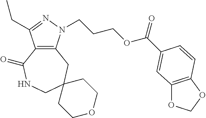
C12=C(N(CCCOC(=O)C3=CC4=C(OCO4)C=C3)N=C1CC)CC1(CNC2=O)CCOCC1
